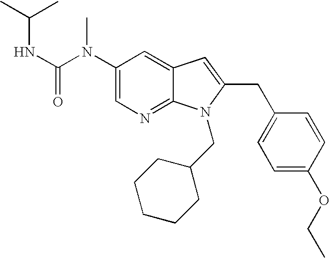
C1(N(C(NC(C)C)=O)C)=CN=C2C(=C1)C=C(CC1=CC=C(OCC)C=C1)N2CC1CCCCC1
